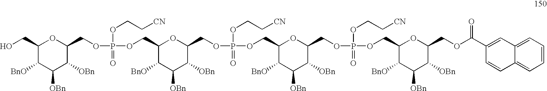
C1(CO)C([BnO])C([OBn])C([OBn])C(COP(OCC[CN])(OCC2C([BnO])C([OBn])C([OBn])C(COP(OCC[CN])(OCC3C([BnO])C([OBn])C([OBn])C(COP(OCC[CN])(OCC4C([BnO])C([OBn])C([OBn])C(COC(C5=CC6=CC=CC=C6C=C5)=O)O4)=O)O3)=O)O2)=O)O1
